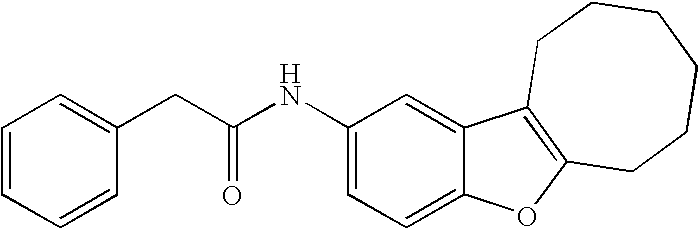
C1(NC(CC2=CC=CC=C2)=O)=CC=C2C(=C1)C1=C(O2)CCCCCC1
